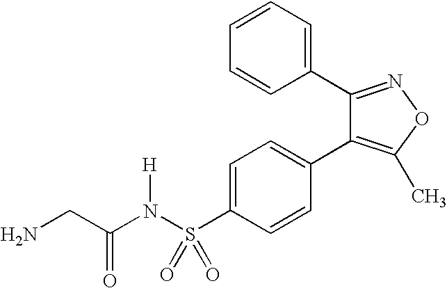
C1=C(S(N(C(CN)=O)[H])(=O)=O)C=CC(C2=C(C)ON=C2C2=CC=CC=C2)=C1
